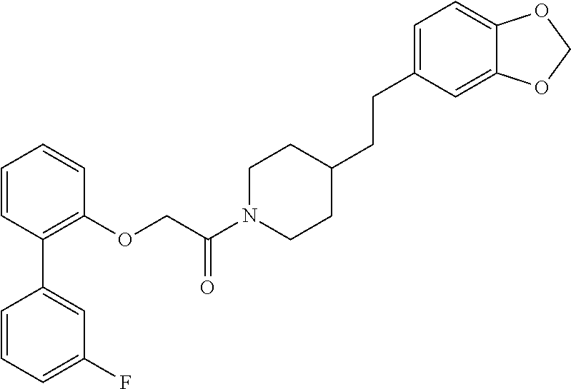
C1=CC(C2=CC(F)=CC=C2)=C(OCC(N2CCC(CCC3=CC=C4C(=C3)OCO4)CC2)=O)C=C1
